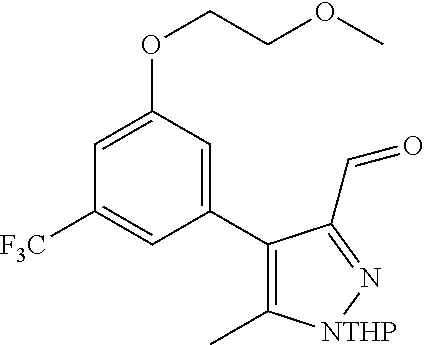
C1=C(OCCOC)C=C(C2=C(C)[NTHP]N=C2C=O)C=C1[F3C]
